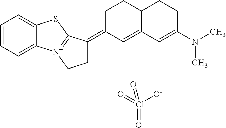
C1C(=C2C=C3C(CC2)CCC(N(C)C)=C3)C2=[N+](C1)C1=CC=CC=C1S2.Cl(=O)(=O)([O-])=O
